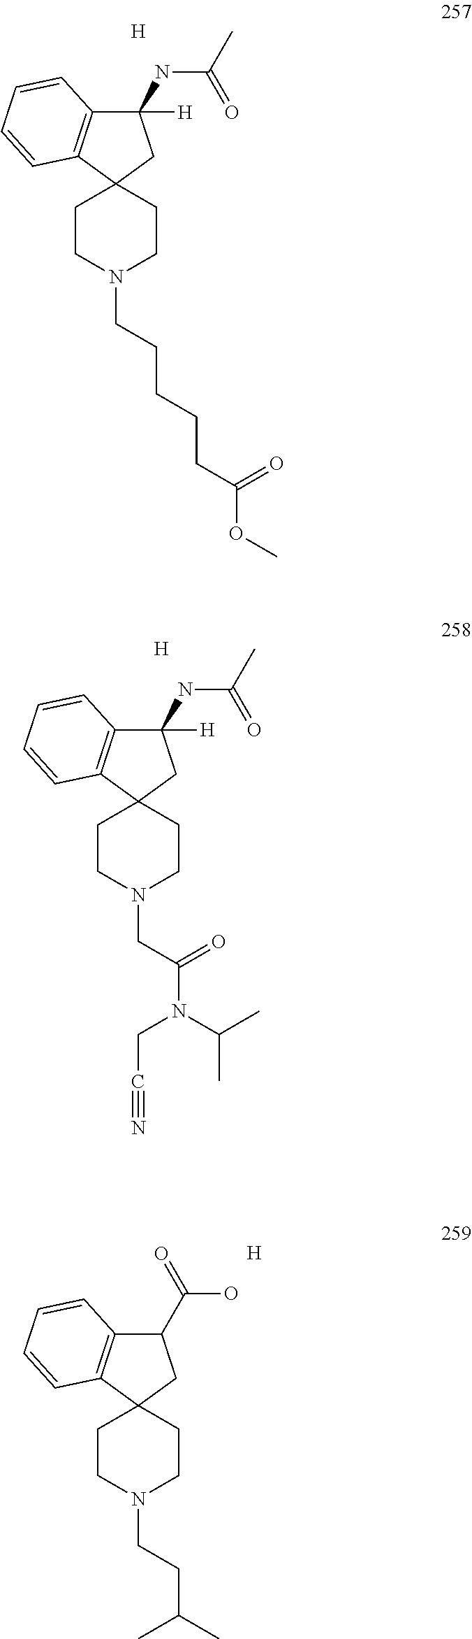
C12(CCN(CCCCCC(OC)=O)CC1)CC([H])(NC(C)=O)C1=C2C=CC=C1.[H].C12(CCN(CC(N(C(C)C)CC#N)=O)CC1)CC([H])(NC(C)=O)C1=C2C=CC=C1.[H].C12(CCN(CCC(C)C)CC1)CC(C(=O)O)C1=C2C=CC=C1.[H]
